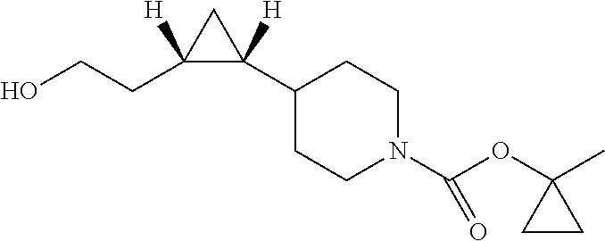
C1(C2([H])C(CCO)([H])C2)CCN(C(OC2(C)CC2)=O)CC1
